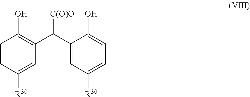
C1=CC([R30])=CC(C(C2=CC([R30])=CC=C2O)[C(O)O])=C1O
